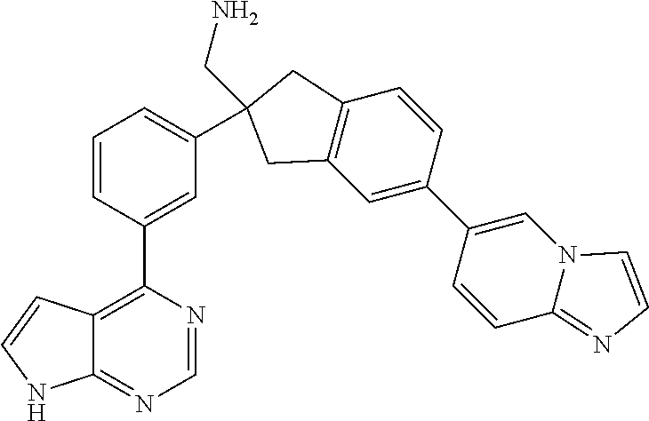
C1=CC(C2=C3C(=NC=N2)NC=C3)=CC(C2(CN)CC3=C(C=C(C4=CN5C(=NC=C5)C=C4)C=C3)C2)=C1
